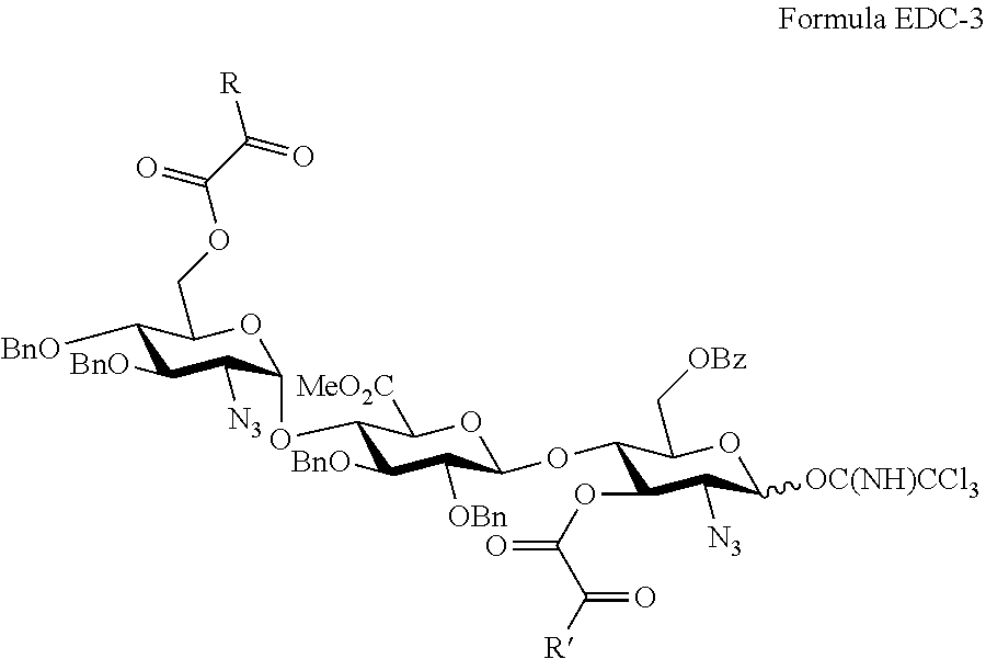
C1([BnO])C([BnO])C([N3])C(OC2C([BnO])C([OBn])C(OC3C(OC(C(=O)[R])=O)C([N3])C([OC(NH)CCl3])OC3C[OBz])OC2[MeO2C])OC1COC(=O)C([R])=O
